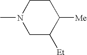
CN1CC([Et])C([Me])CC1
